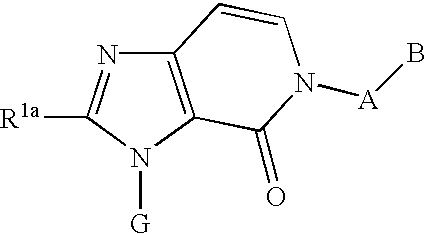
C12=C(N([G])C([R1a])=N1)C(=O)N([A]B)C=C2
